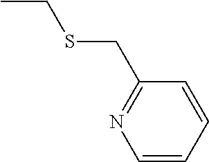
CCSCC1=NC=CC=C1
